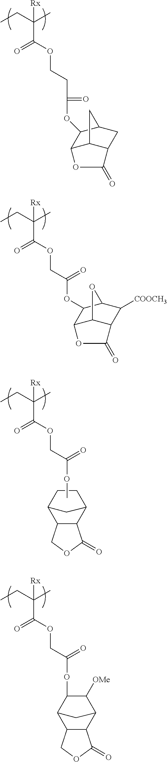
CCC(C)([Rx])C(OCC(=O)OC1C2C3C(C([COOCH3])C1O3)C(=O)O2)=O.CCC(C)([Rx])C(OCC(=O)OC1C([OMe])C2C3C(C1C2)COC3=O)=O.CCC(C)([Rx])C(OCC(=O)OC)=O.C12C(C3CCC1C3)C(=O)OC2.CCC(C)([Rx])C(OCCC(=O)OC1C2C3C(CC1C3)C(=O)O2)=O
